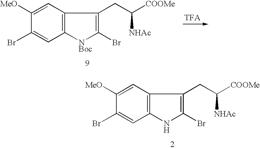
C12=C([NBoc]C(Br)=C1CC([COOMe])[NHAc])C=C(Br)C([MeO])=C2.C12=C(NC(Br)=C1CC([COOMe])[NHAc])C=C(Br)C([MeO])=C2
